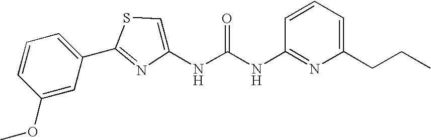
C1(OC)=CC(C2=NC(NC(NC3=NC(CCC)=CC=C3)=O)=CS2)=CC=C1
